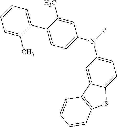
C1=CC=C(C)C(C2=CC=C(N(C3=CC=C4C(=C3)C3=C(S4)C=CC=C3)[#])C=C2C)=C1
